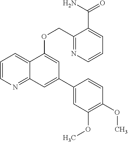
C1=CN=C2C(=C1)C(OCC1=NC=CC=C1C(N)=O)=CC(C1=CC(OC)=C(OC)C=C1)=C2
